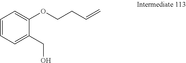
C1=CC=C(CO)C(OCCC=C)=C1
